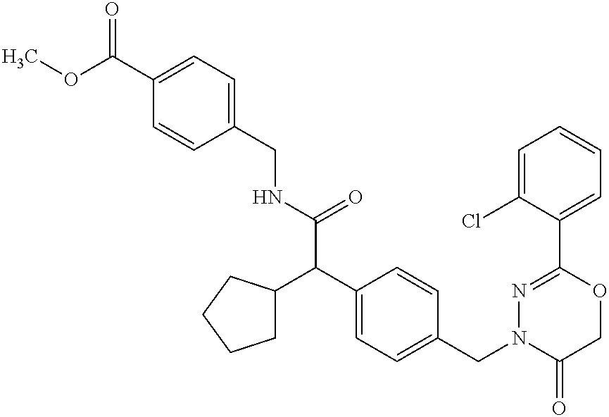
C(NC(C(C1=CC=C(CN2C(=O)COC(C3=CC=CC=C3Cl)=N2)C=C1)C1CCCC1)=O)C1=CC=C(C(OC)=O)C=C1
